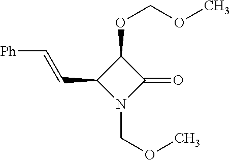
N1(COC)C(=O)C(OCOC)C1C=C[Ph]
